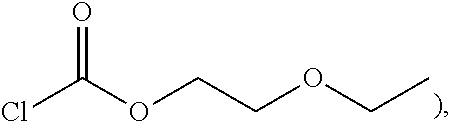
ClC(OCCOCC)=O
